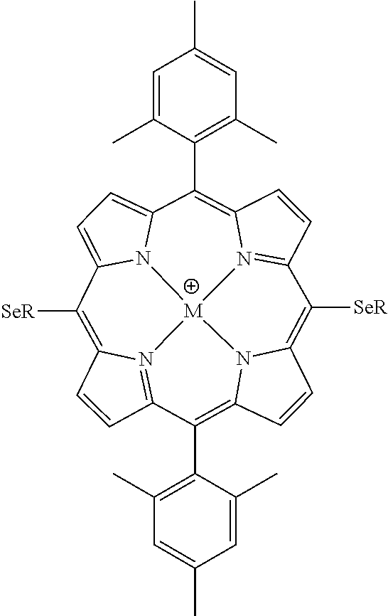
C1=CC2=N3C1=C([SeR])C1=CC=C4N1[M]31N3=C(C=CC3=C4C3=C(C)C=C(C)C=C3C)C([SeR])=C3C=CC(=C2C2=C(C)C=C(C)C=C2C)N31
